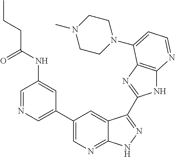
C1=NC=C(C2=CN=C3C(=C2)C(C2=NC4=C(N2)N=CC=C4N2CCN(C)CC2)=NN3)C=C1NC(CCC)=O
